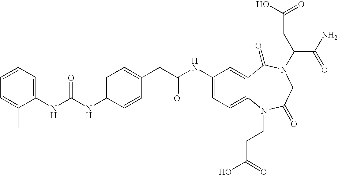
C1(NC(NC2=CC=C(CC(NC3=CC=C4C(=C3)C(=O)N(C(C(N)=O)CC(O)=O)CC(=O)N4CCC(O)=O)=O)C=C2)=O)=CC=CC=C1C
